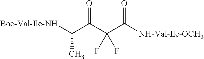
[Boc-Val-Ile-NH]C(C(C(C([NH-Val-Ile-OCH3])=O)(F)F)=O)C
